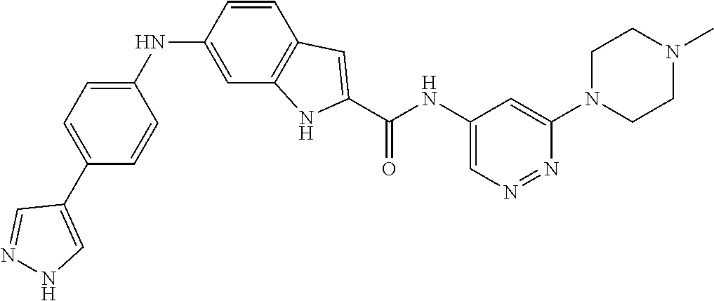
C1=CC2=C(C=C1NC1=CC=C(C3=CNN=C3)C=C1)NC(C(=O)NC1=CN=NC(N3CCN(C)CC3)=C1)=C2
